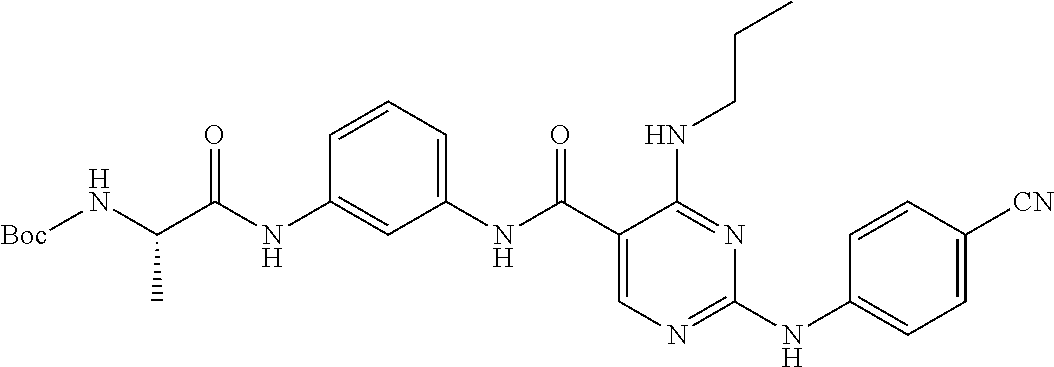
C1(NC(C2=CN=C(NC3=CC=C([CN])C=C3)N=C2NCCC)=O)=CC=CC(NC(C(N[Boc])C)=O)=C1
